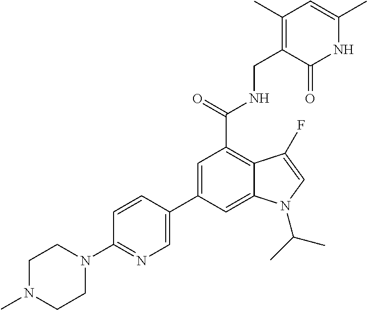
N1C(C)=CC(C)=C(CNC(C2=C3C(=CC(C4=CN=C(N5CCN(C)CC5)C=C4)=C2)N(C(C)C)C=C3F)=O)C1=O
